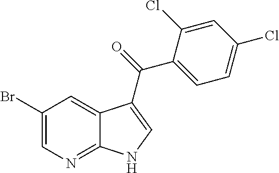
C1(Br)=CN=C2C(=C1)C(C(=O)C1=CC=C(Cl)C=C1Cl)=CN2
